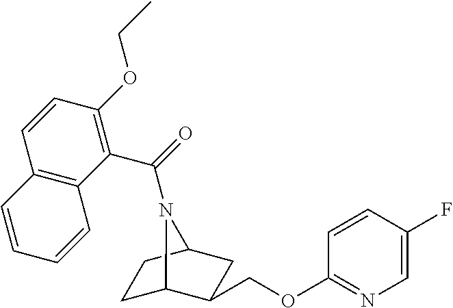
C1C2C(COC3=NC=C(F)C=C3)CC(C1)N2C(=O)C1=C(OCC)C=CC2=C1C=CC=C2
